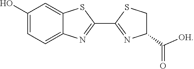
C1(O)=CC=C2C(=C1)SC(C1=NC(C([OH])=O)CS1)=N2
